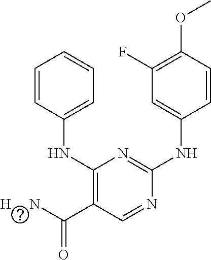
C1(NC2=CC=CC=C2)=C(C([H     N])=O)C=NC(NC2=CC(F)=C(OC)C=C2)=N1
